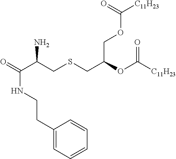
O=C(C(CSCC(OC([C11H23])=O)COC([C11H23])=O)N)NCCC1=CC=CC=C1
